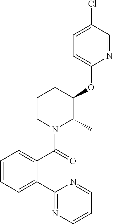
C1=CC=C(C2=NC=CC=N2)C(C(=O)N2C(C)C(OC3=CC=C(Cl)C=N3)CCC2)=C1
